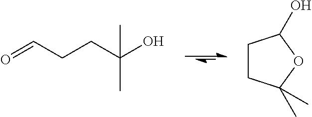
C(C)(CCC=O)(O)C.C1CC(C)(C)OC1O
